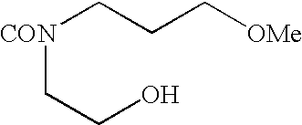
C([OMe])CC[CON]CCO
